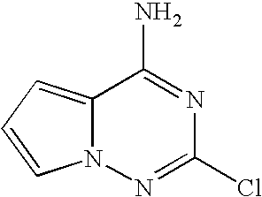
C12=CC=CN1N=C(Cl)N=C2N
